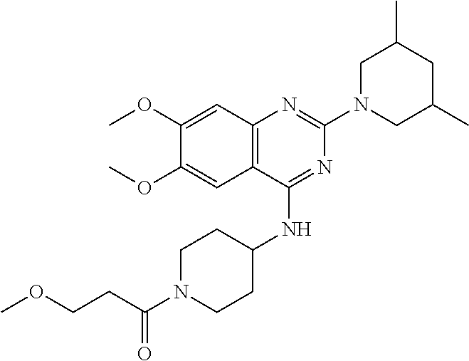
C12=C(C(NC3CCN(C(CCOC)=O)CC3)=NC(N3CC(C)CC(C)C3)=N1)C=C(OC)C(OC)=C2
